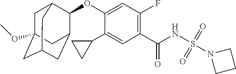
C1(C2CC2)=CC(C(NS(N2CCC2)(=O)=O)=O)=C(F)C=C1OC1C2CC3CC(OC)(CC1C3)C2
